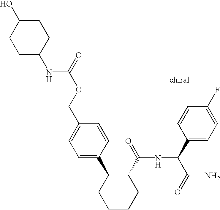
C1=C(C2CCCCC2C(=O)NC(C(N)=O)C2=CC=C(F)C=C2)C=CC(COC(=O)NC2CCC(O)CC2)=C1
